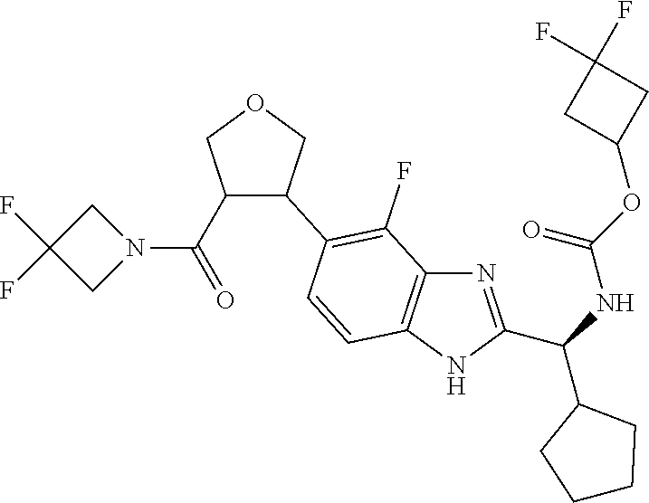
C1(C(N2CC(F)(F)C2)=O)C(C2=C(F)C3=C(C=C2)NC(C(C2CCCC2)NC(=O)OC2CC(F)(F)C2)=N3)COC1
